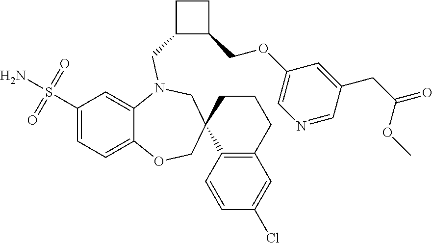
C1(S(N)(=O)=O)=CC=C2C(=C1)N(CC1C(COC3=CN=CC(CC(=O)OC)=C3)CC1)CC1(CO2)C2=C(CCC1)C=C(Cl)C=C2
